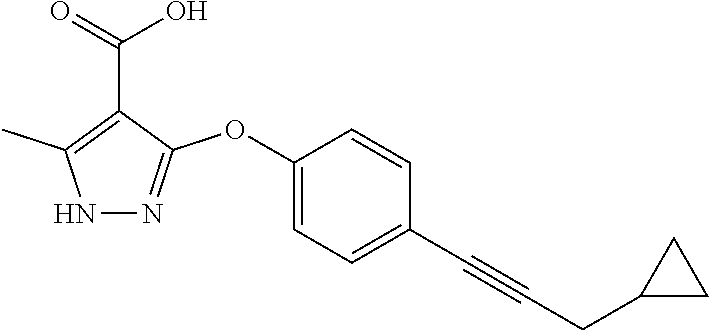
C1=CC(OC2=NNC(C)=C2C(=O)O)=CC=C1C#CCC1CC1
